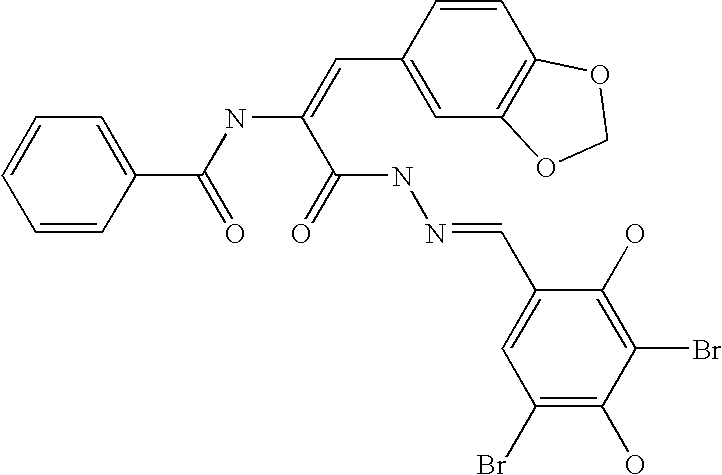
C1=CC(C(NC(=CC2=CC3=C(C=C2)OCO3)C(=O)NN=CC2=CC(Br)=C(O)C(Br)=C2O)=O)=CC=C1
